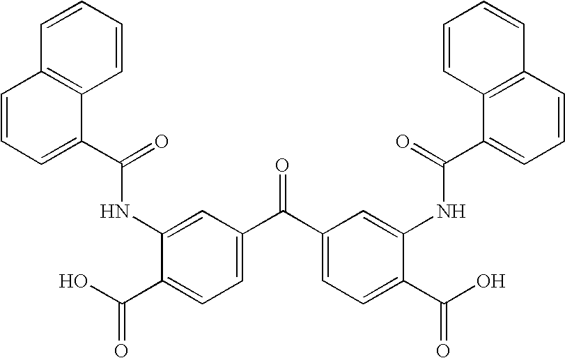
C12=C(C=CC=C1)C(C(NC1=CC(C(C3=CC=C(C(O)=O)C(NC(C4=CC=CC5=C4C=CC=C5)=O)=C3)=O)=CC=C1C(O)=O)=O)=CC=C2
